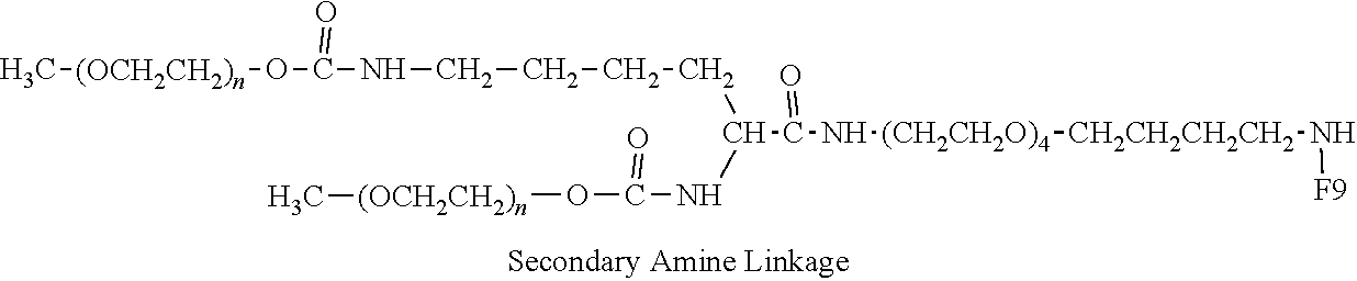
C[(OCH2CH2)n]OC(NCCCCC(NC(O[(OCH2CH2)n]C)=O)C(N[(CH2CH2O)4][CH2CH2CH2CH2]N[F9])=O)=O
